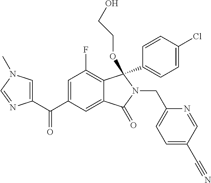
C1=C(C(=O)C2=CN(C)C=N2)C=C2C(=C1F)C(C1=CC=C(Cl)C=C1)(OCCO)N(CC1=CC=C(C#N)C=N1)C2=O
